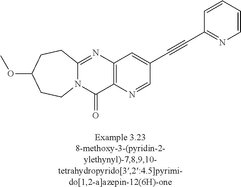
N12C(=NC3=C(C1=O)N=CC(C#CC1=NC=CC=C1)=C3)CCC(OC)CC2
